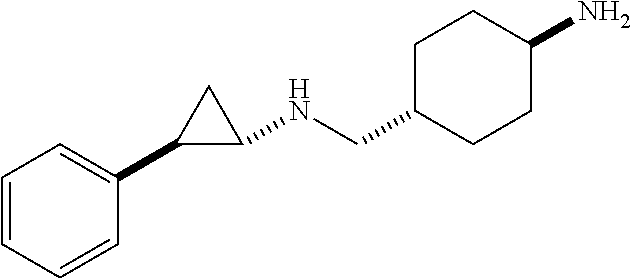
C1=CC=CC(C2C(NCC3CCC(N)CC3)C2)=C1
